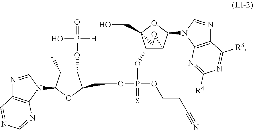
C1(F)C(N2C=NC3=C2N=CN=C3)OC(COP(OCCC#N)(=S)OC2C3C(N4C5=C(N=C4)C([R3])=NC([R4])=N5)OC2(CO)CO3)C1OP(=O)(O)[H]
